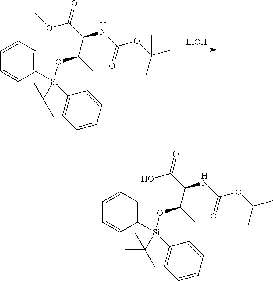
O(C(C(NC(OC(C)(C)C)=O)C(C)O[Si](C1=CC=CC=C1)(C(C)(C)C)C1=CC=CC=C1)=O)C.[LiOH].OC(C(NC(OC(C)(C)C)=O)C(C)O[Si](C1=CC=CC=C1)(C(C)(C)C)C1=CC=CC=C1)=O
